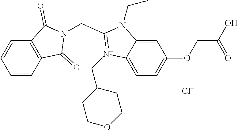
C(C1=[N+](CC2CCOCC2)C2=CC=C(OCC(=O)O)C=C2N1CC)N1C(=O)C2=C(C=CC=C2)C1=O.[Cl-]
